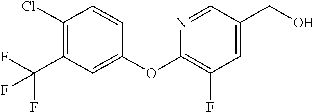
N1=CC(CO)=CC(F)=C1OC1=CC(C(F)(F)F)=C(Cl)C=C1
